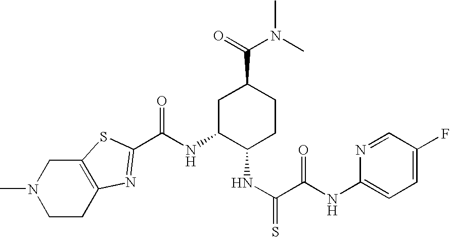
C(NC1C(NC(=S)C(NC2=CC=C(F)C=N2)=O)CCC(C(=O)N(C)C)C1)(=O)C1=NC2=C(S1)CN(C)CC2
